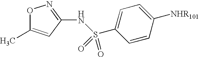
O1C(C)=CC(NS(=O)(C2=CC=C([NHR101])C=C2)=O)=N1
